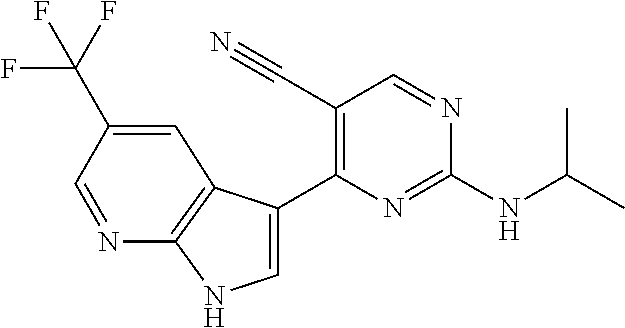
N(C1=NC(C2=CNC3=C2C=C(C(F)(F)F)C=N3)=C(C#N)C=N1)C(C)C
